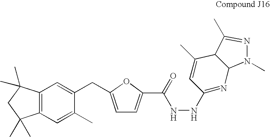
C12=C(C=C(CC3=CC=C(C(=O)NNC4=NC5C(C(C)=C4)C(C)=NN5C)O3)C(C)=C1)C(C)(C)CC2(C)C
